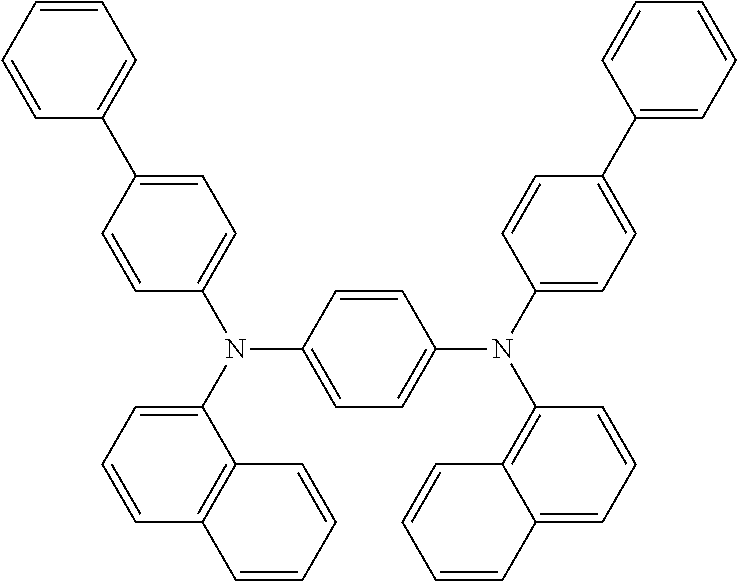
C1=C(C2=CC=CC=C2)C=CC(N(C2=CC=CC3=C2C=CC=C3)C2=CC=C(N(C3=CC=C(C4=CC=CC=C4)C=C3)C3=C4C(=CC=C3)C=CC=C4)C=C2)=C1
